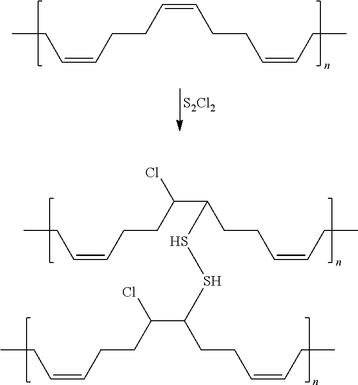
CCC=CCCC=CCCC=CCC.[S2Cl2].CCC=CCCC(Cl)C(CCC=CCC)SSC(C(CCC=CCC)Cl)CCC=CCC
